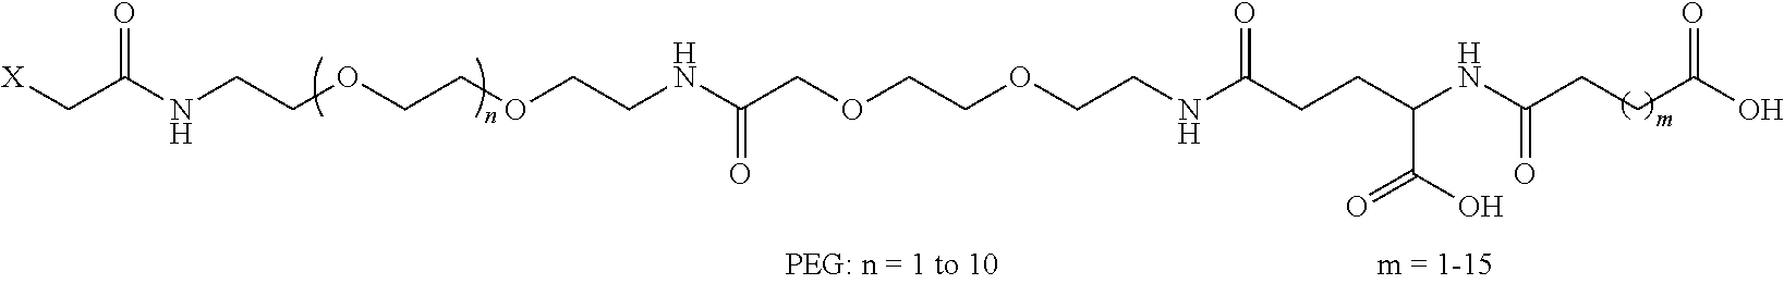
[X]CC(NCCOCCOCCNC(COCCOCCNC(CCC(NC(CCC(O)=O)=O)C(O)=O)=O)=O)=O
